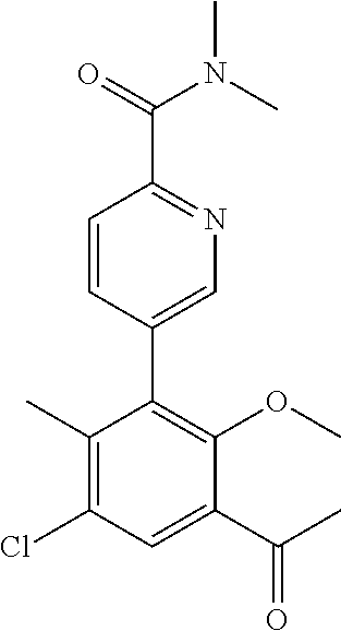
C1(C)=C(Cl)C=C(C(C)=O)C(OC)=C1C1=CN=C(C(=O)N(C)C)C=C1
